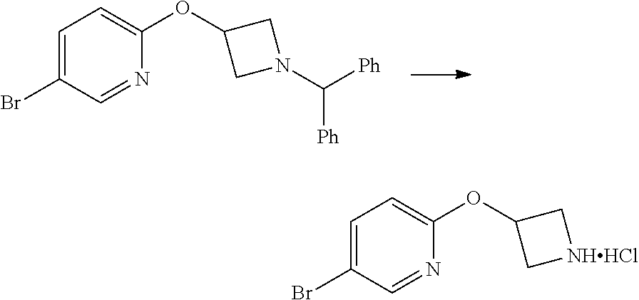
BrC1=CC=C(OC2CN(C([Ph])[Ph])C2)N=C1.BrC1=CC=C(OC2C[NHHCl]C2)N=C1
